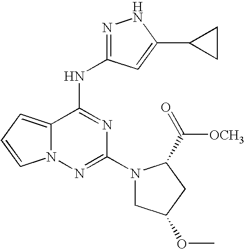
C12=CC=CN1N=C(N1CC(OC)CC1C(=O)[OCH3])N=C2NC1=NNC(C2CC2)=C1
